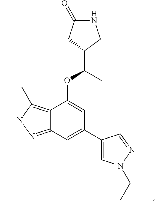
C1(C(C)OC2=CC(C3=CN(C(C)C)N=C3)=CC3=NN(C)C(C)=C23)CNC(=O)C1
